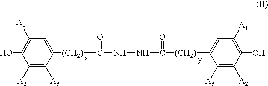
C1([A2])=C([A3])C([(CH2)]C(NNC([(CH2)]C2=CC([A1])=C(O)C([A2])=C2[A3])=O)=O)=CC([A1])=C1O
